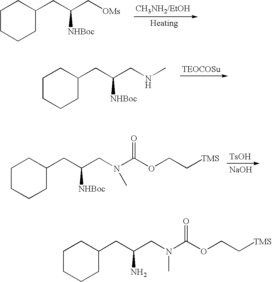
C1CCCC(CC(C[OMs])[NHBoc])C1.C1CCCC(CC(CNC)[NHBoc])C1.C1CCCC(CC(CN(C(OCC[TMS])=O)C)[NHBoc])C1.[TsOH].[NaOH].C1CCCC(CC(CN(C(OCC[TMS])=O)C)N)C1
